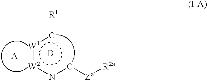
B.[W1](:[W2]nc[Za][R2a])c[R1]
